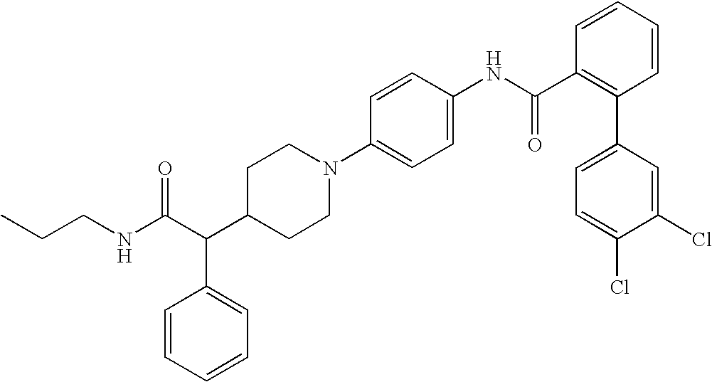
C(C(C1CCN(C2=CC=C(NC(C3=C(C4=CC=C(Cl)C(Cl)=C4)C=CC=C3)=O)C=C2)CC1)C1=CC=CC=C1)(NCCC)=O
